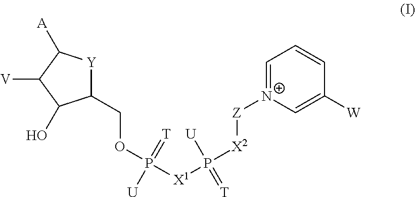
C1(COP([X1]P([X2][Z][N+]2=CC=CC([W])=C2)([U])=[T])([U])=[T])[Y]C([A])C([V])C1O
